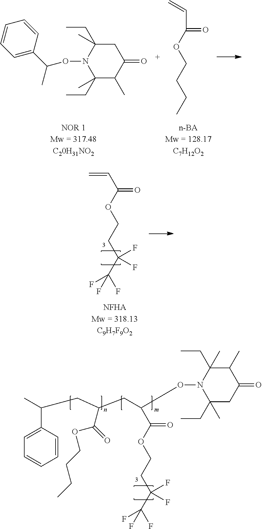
C1=C(C(C)ON2C(CC)(C)C(C)C(=O)CC2(C)CC)C=CC=C1.C=CC(=O)OCCCC.C(C(=O)OCCC(C(F)(F)F)(F)F)=C.O(N1C(CC)(C)CC(=O)C(C)C1(C)CC)C(C(=O)OCCC(C(F)(F)F)(F)F)CC(CC(C)C1=CC=CC=C1)C(=O)OCCCC
